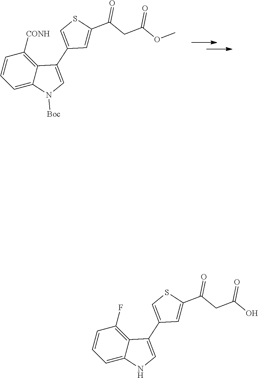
C1=C2C(=C([CONH])C=C1)C(C1=CSC(C(=O)CC(=O)OC)=C1)=CN2[Boc].C1=C2C(=C(F)C=C1)C(C1=CSC(C(=O)CC(=O)O)=C1)=CN2
